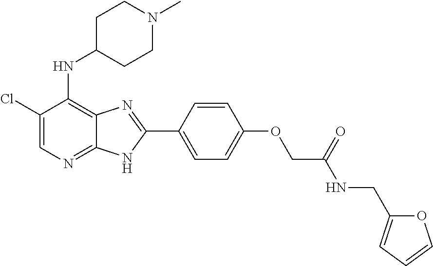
C1(Cl)=CN=C2C(=C1NC1CCN(C)CC1)N=C(C1=CC=C(OCC(NCC3=CC=CO3)=O)C=C1)N2
